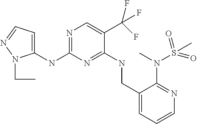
N(C1=NC=C(C(F)(F)F)C(NCC2=CC=CN=C2N(S(C)(=O)=O)C)=N1)C1=CC=NN1CC
